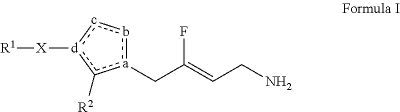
[a]1(CC(=CCN)F)bc[d]([X][R1])c1[R2]
